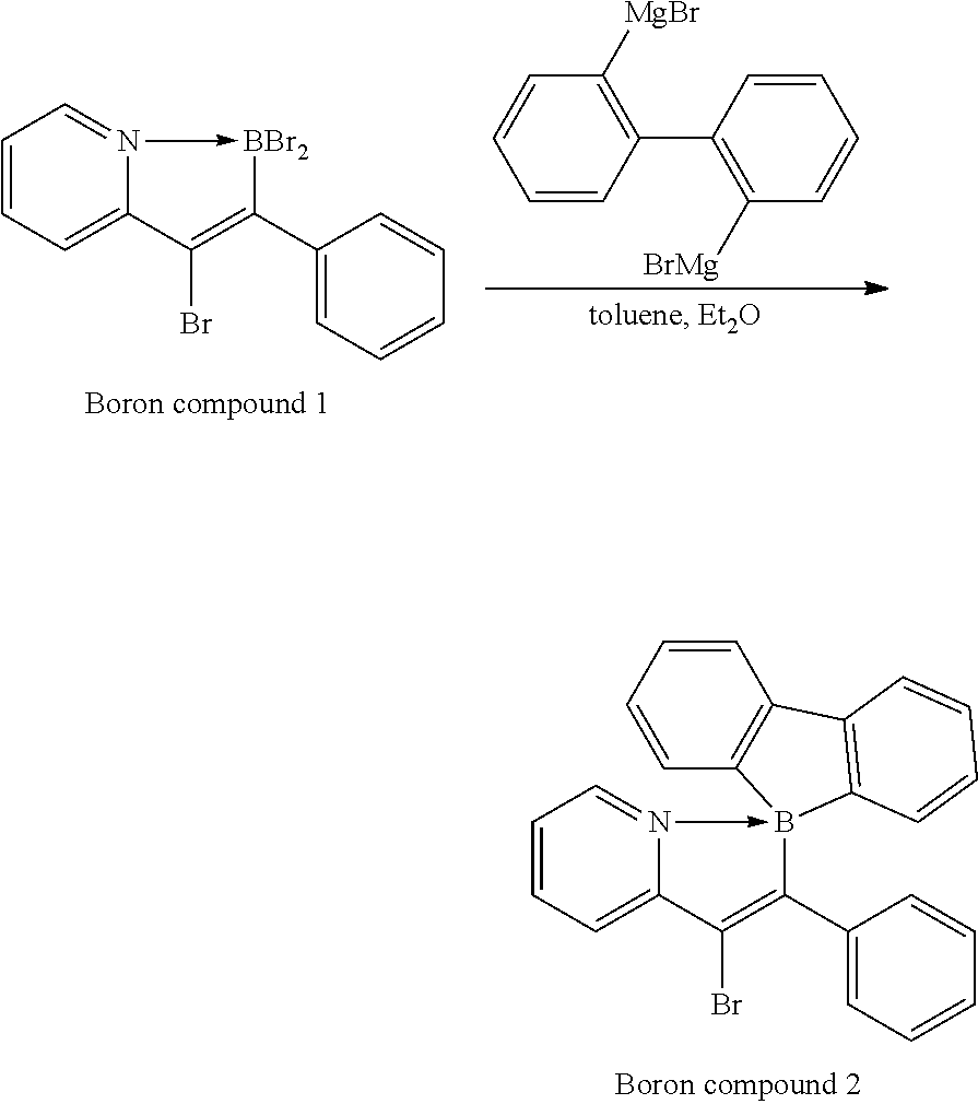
C1=CC=C2N(->[BBr2]C(C3=CC=CC=C3)=C2Br)=C1.C1=CC=CC(C2=C([BrMg])C=CC=C2)=C1[MgBr].C1=CC=C2N(->B3(C(C4=CC=CC=C4)=C2Br)C2=C(C=CC=C2)C2=C3C=CC=C2)=C1
